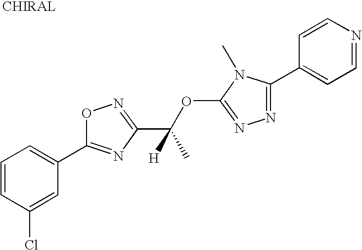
C1=CC(Cl)=CC(C2=NC(C(OC3=NN=C(C4=CC=NC=C4)N3C)([H])C)=NO2)=C1
